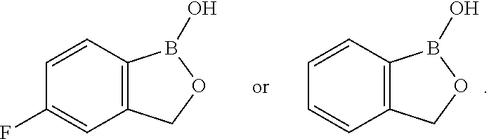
C12=C(COB1O)C=C(F)C=C2.C12=C(COB1O)C=CC=C2
